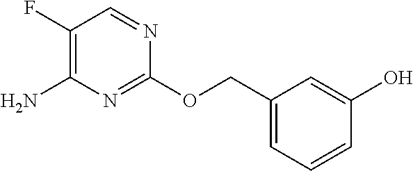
C1(OCC2=CC=CC(O)=C2)=NC(N)=C(F)C=N1
